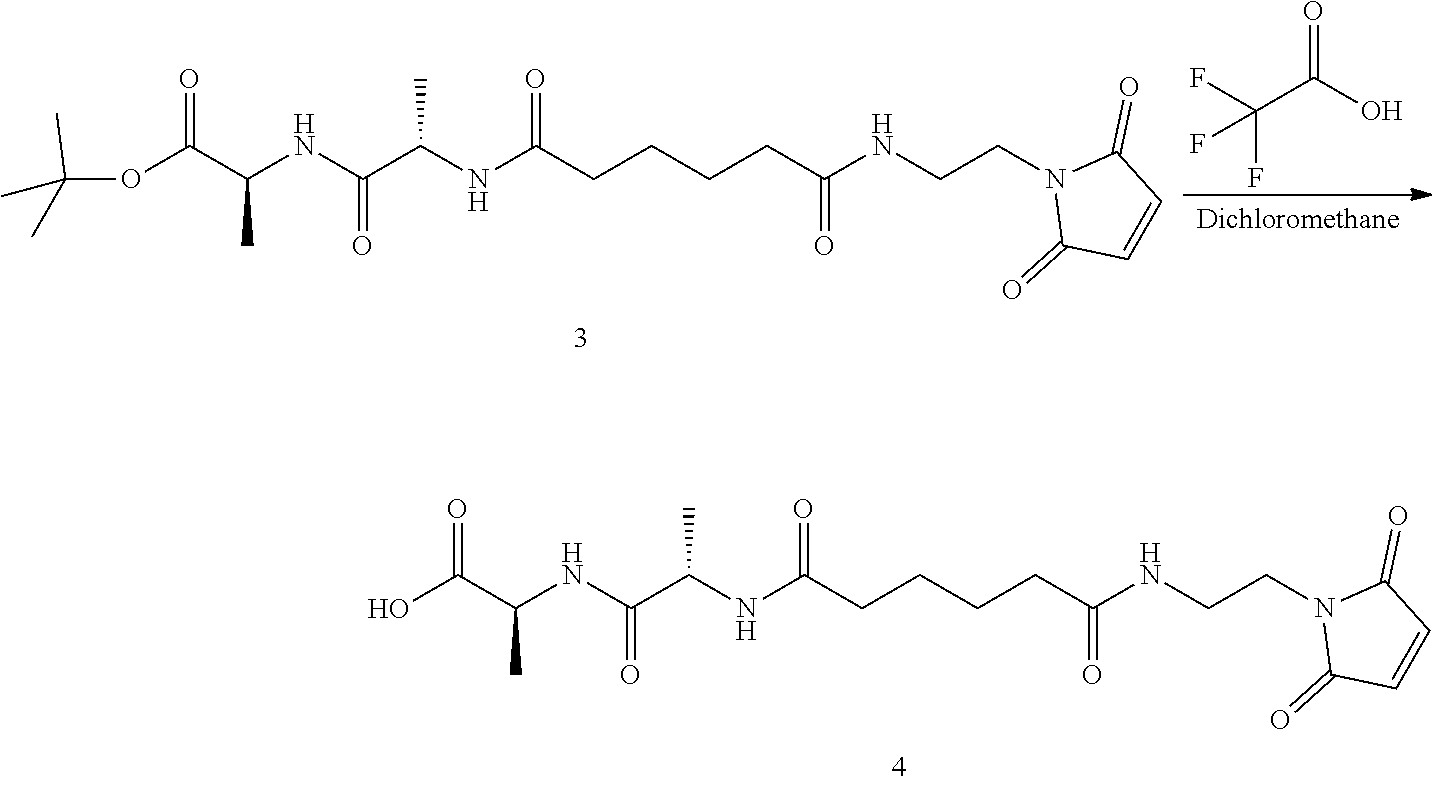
N(C(CCCCC(NCCN1C(=O)C=CC1=O)=O)=O)C(C(NC(C(OC(C)(C)C)=O)C)=O)C.C(C(O)=O)(F)(F)F.N(C(CCCCC(NCCN1C(=O)C=CC1=O)=O)=O)C(C(NC(C(O)=O)C)=O)C
